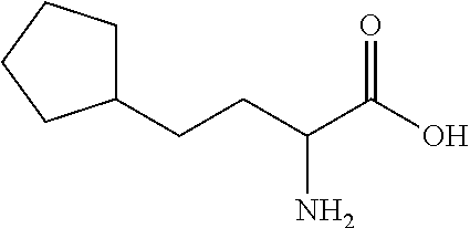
C1(CCC(C(O)=O)N)CCCC1
